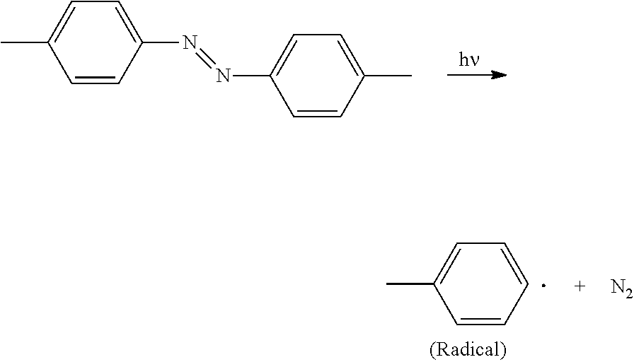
CC1=CC=C(N=NC2=CC=C(C)C=C2)C=C1.CC1=CC=CC=C1.[N2]
